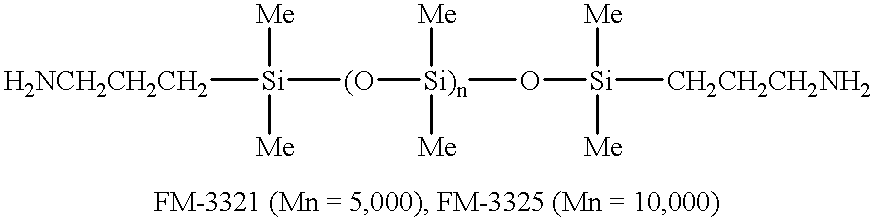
[H2NCH2CH2CH2][Si]([(O][Si)n](O[Si]([CH2CH2CH2NH2])([Me])[Me])([Me])[Me])([Me])[Me]
